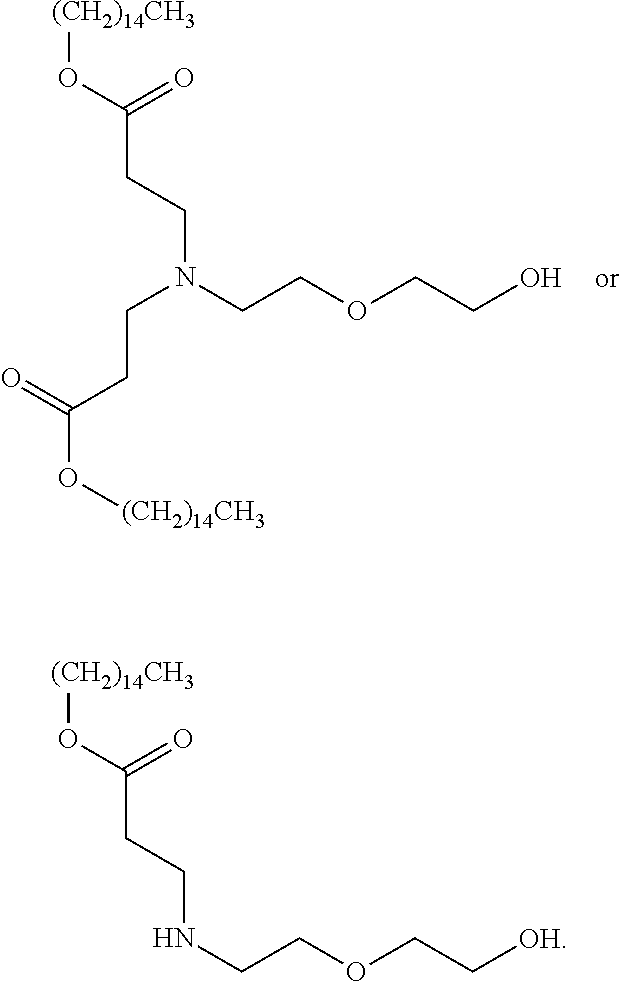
[(CH2)14CH3]OC(CCNCCOCC[OH])=O.[(CH2)14CH3]OC(CCN(CCOCCO)CCC(O[(CH2)14CH3])=O)=O
